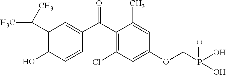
C1(C(C2=C(Cl)C=C(OCP(O)(O)=O)C=C2C)=O)=CC(C(C)C)=C(O)C=C1
